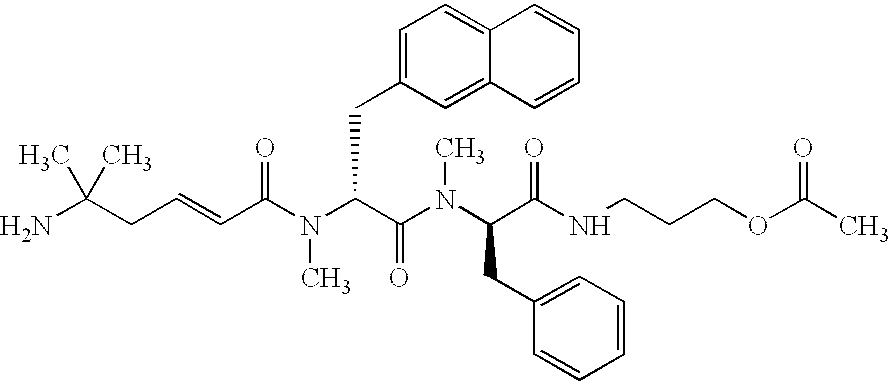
NC(CC=CC(N(C(C(N(C(C(NCCCOC(C)=O)=O)CC1=CC=CC=C1)C)=O)CC1=CC=C2C(=C1)C=CC=C2)C)=O)(C)C
